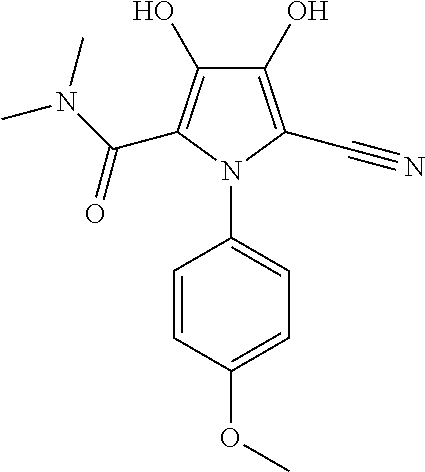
C1(O)=C(C#N)N(C2=CC=C(OC)C=C2)C(C(N(C)C)=O)=C1O
